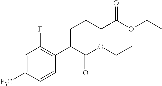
C1=C([F3C])C=CC(C(C(=O)OCC)CCCC(OCC)=O)=C1F
